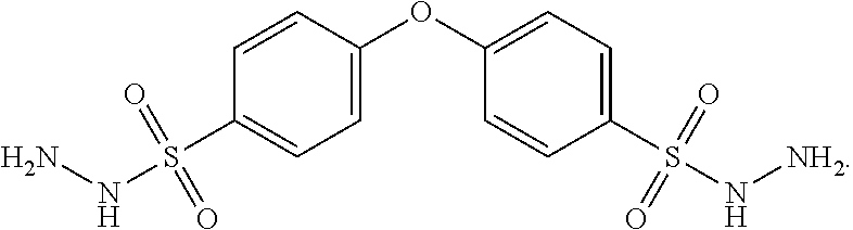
N(S(C1=CC=C(OC2=CC=C(S(N[NH2])(=O)=O)C=C2)C=C1)(=O)=O)N
